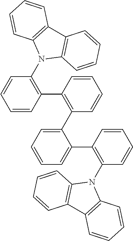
C1=CC(C2=C(C3=CC=CC=C3C3=C(N4C5=C(C6=C4C=CC=C6)C=CC=C5)C=CC=C3)C=CC=C2)=C(N2C3=C(C4=C2C=CC=C4)C=CC=C3)C=C1
